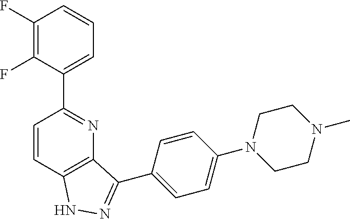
C1=CC2=C(N=C1C1=CC=CC(F)=C1F)C(C1=CC=C(N3CCN(C)CC3)C=C1)=NN2
